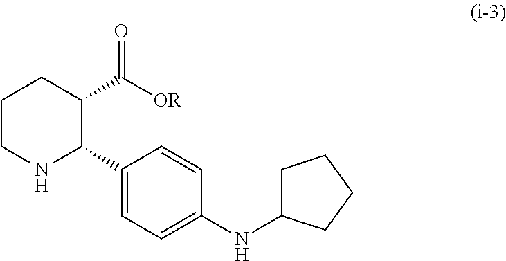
C1=C(C2NCCCC2C([OR])=O)C=CC(NC2CCCC2)=C1
